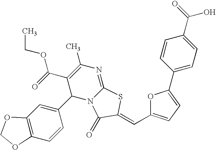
C1(C(=O)OCC)=C(C)N=C2N(C1C1=CC3=C(C=C1)OCO3)C(=O)C(=CC1=CC=C(C3=CC=C(C(=O)O)C=C3)O1)S2
